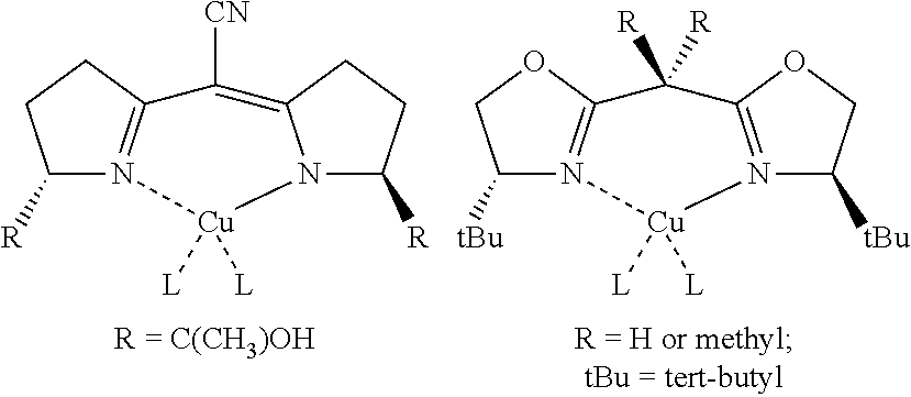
C1([R])N2=C(CC1)C([CN])=C1N(C([R])CC1)[Cu]2([L])[L].C1([tBu])N2=C(OC1)C([R])([R])C1=N(C([tBu])CO1)[Cu]2([L])[L]
